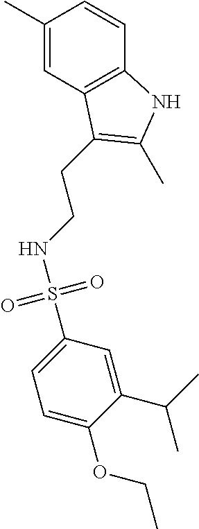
C1=C(C(C)C)C(OCC)=CC=C1S(NCCC1=C(C)NC2=C1C=C(C)C=C2)(=O)=O
